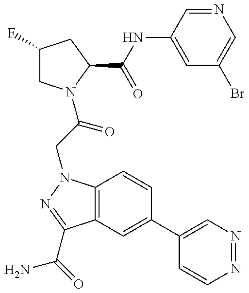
C1(F)CN(C(CN2C3=C(C(C(=O)N)=N2)C=C(C2=CN=NC=C2)C=C3)=O)C(C(NC2=CC(Br)=CN=C2)=O)C1
